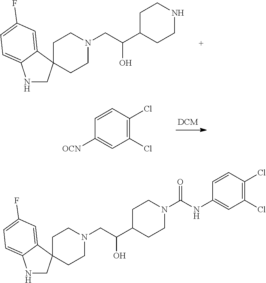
C1CN(CC(C2CCNCC2)O)CCC12CNC1=CC=C(F)C=C21.C1(Cl)=C(Cl)C=CC([OCN])=C1.C1CN(CC(C2CCN(C(NC3=CC(Cl)=C(Cl)C=C3)=O)CC2)O)CCC12CNC1=CC=C(F)C=C21
